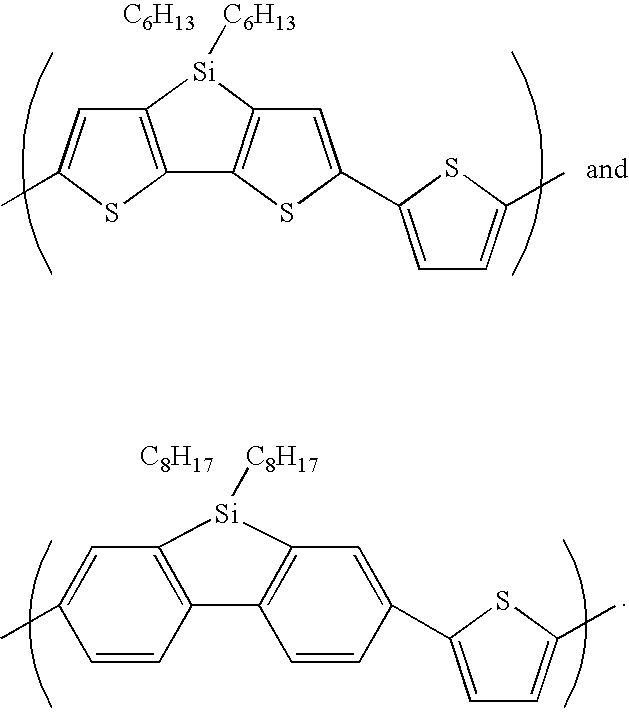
C12=C([Si]([C6H13])C3=C1SC(C1=CC=C(C)S1)=C3)C=C(C)S2.[C6H13].C1=CC2=C(C=C1C)[Si]([C8H17])C1=C2C=CC(C2=CC=C(C)S2)=C1.[C8H17]
